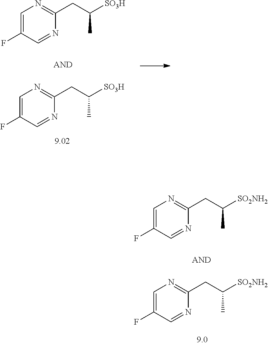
C1=C(F)C=NC(CC([SO2NH2])C)=N1.C1=C(F)C=NC(CC([SO2NH2])C)=N1.C1=C(F)C=NC(CC([SO3H])C)=N1.C1=C(F)C=NC(CC([SO3H])C)=N1
